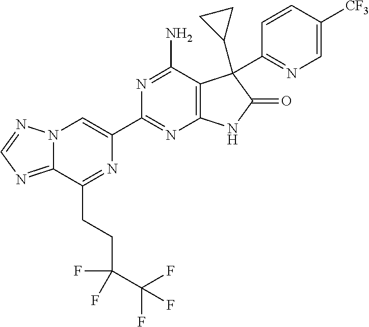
N12C(=NC=N1)C(CCC(C(F)(F)F)(F)F)=NC(C1=NC3=C(C(N)=N1)C(C1CC1)(C1=NC=C([CF3])C=C1)C(=O)N3)=C2
